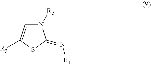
N1([R2])C=C([R3])SC1=N[R1]
